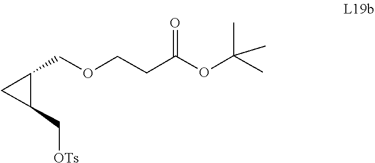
C1(COCCC(=O)OC(C)(C)C)CC1C[OTs]
